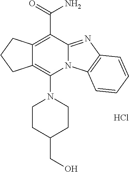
C12=C(C(=O)N)C3=NC4=C(N3C(N3CCC(CO)CC3)=C1CCC2)C=CC=C4.Cl
